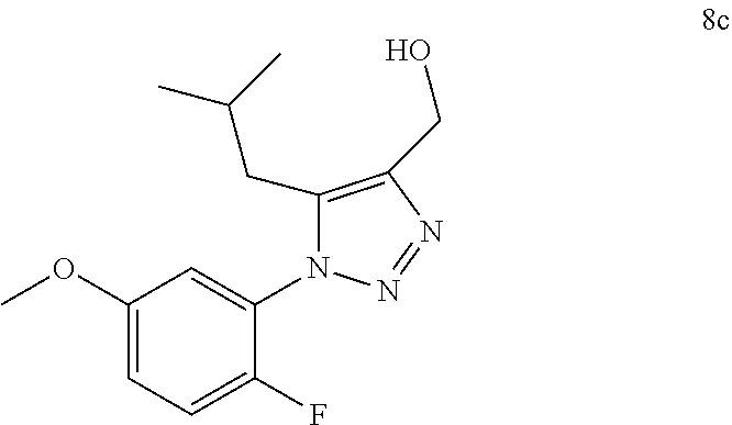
C1(OC)=CC=C(F)C(N2C(CC(C)C)=C(CO)N=N2)=C1
